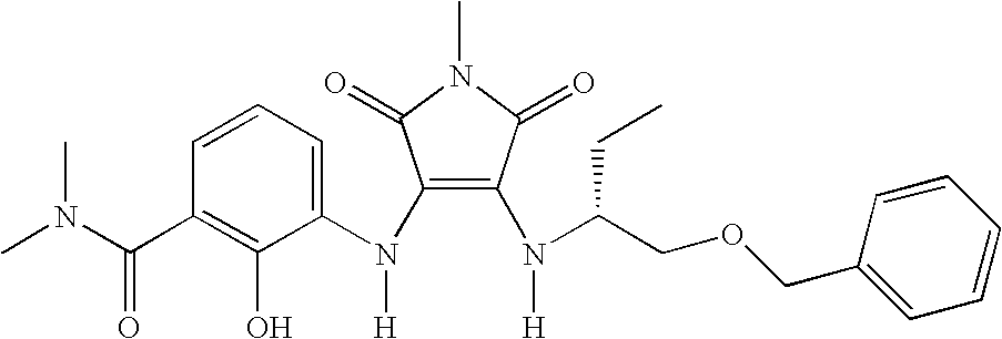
C1(N(C2=CC=CC(C(N(C)C)=O)=C2O)[H])=C(N(C(COCC2=CC=CC=C2)CC)[H])C(=O)N(C)C1=O
